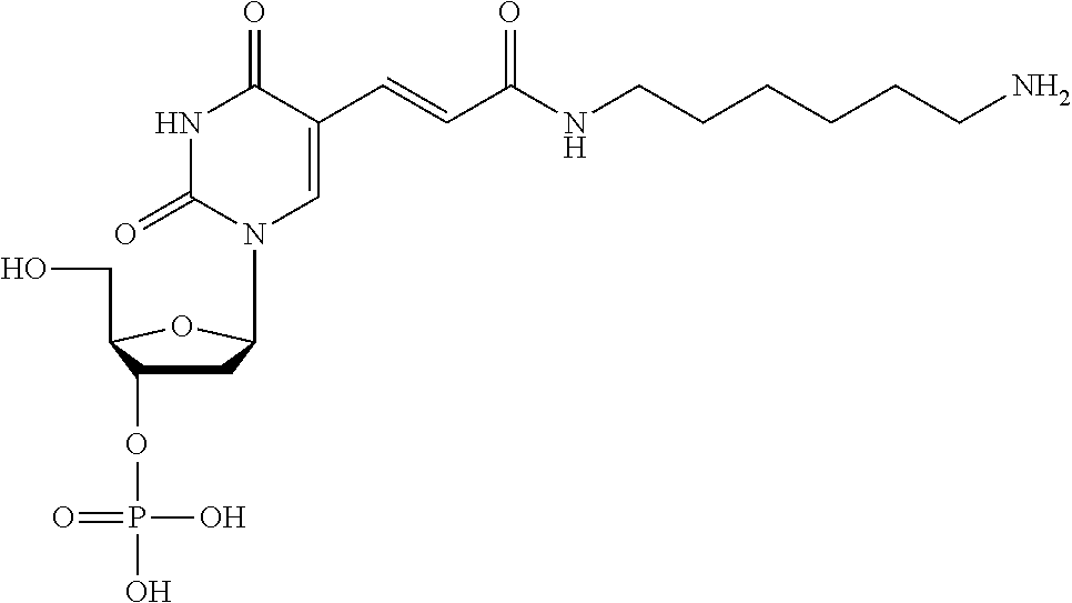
C1C(OP(O)(O)=O)C(CO)OC1N1C=C(C=CC(NCCCCCCN)=O)C(=O)NC1=O
